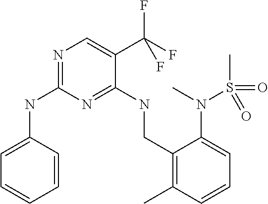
C1=CC(NC2=NC=C(C(F)(F)F)C(NCC3=C(C)C=CC=C3N(C)S(=O)(C)=O)=N2)=CC=C1
